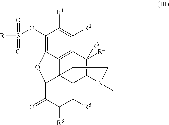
C1(OS([R])(=O)=O)=C2C3=C(C([R2])=C1[R1])C([R4])([R3])C1C4C3(C(C(=O)C([R6])C4[R5])O2)CCN1C
